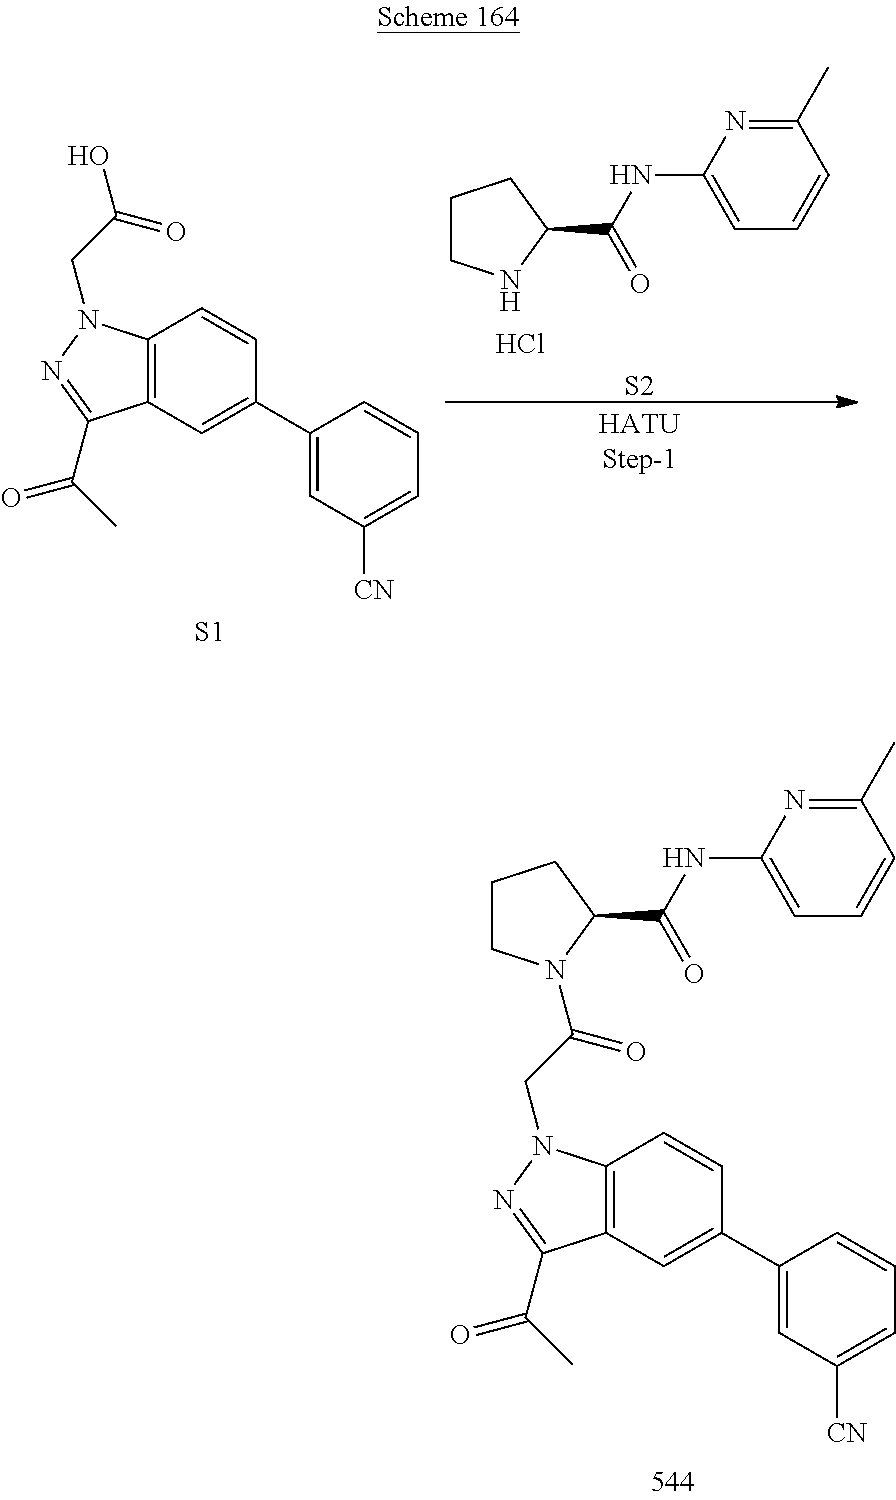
C12=C(C=C(C3=CC([CN])=CC=C3)C=C1)C(C(=O)C)=NN2CC(=O)N1CCCC1C(NC1=CC=CC(C)=N1)=O.C1CNC(C(NC2=CC=CC(C)=N2)=O)C1.Cl.[S2].C12=C(C=C(C3=CC([CN])=CC=C3)C=C1)C(C(=O)C)=NN2CC(=O)O.[S1]
